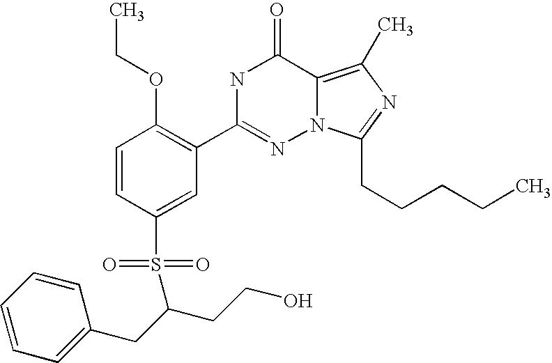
C1=CC(S(=O)(=O)C(CC2=CC=CC=C2)CCO)=CC(C2=NN3C(=C(C)N=C3CCCCC)C(=O)N2)=C1OCC
